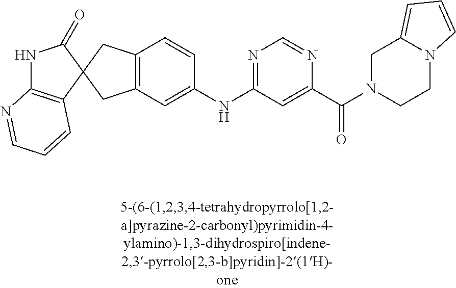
N1C2=C(C=CC=N2)C2(C1=O)CC1=C(C2)C=C(NC2=NC=NC(C(=O)N3CCN4C(=CC=C4)C3)=C2)C=C1
